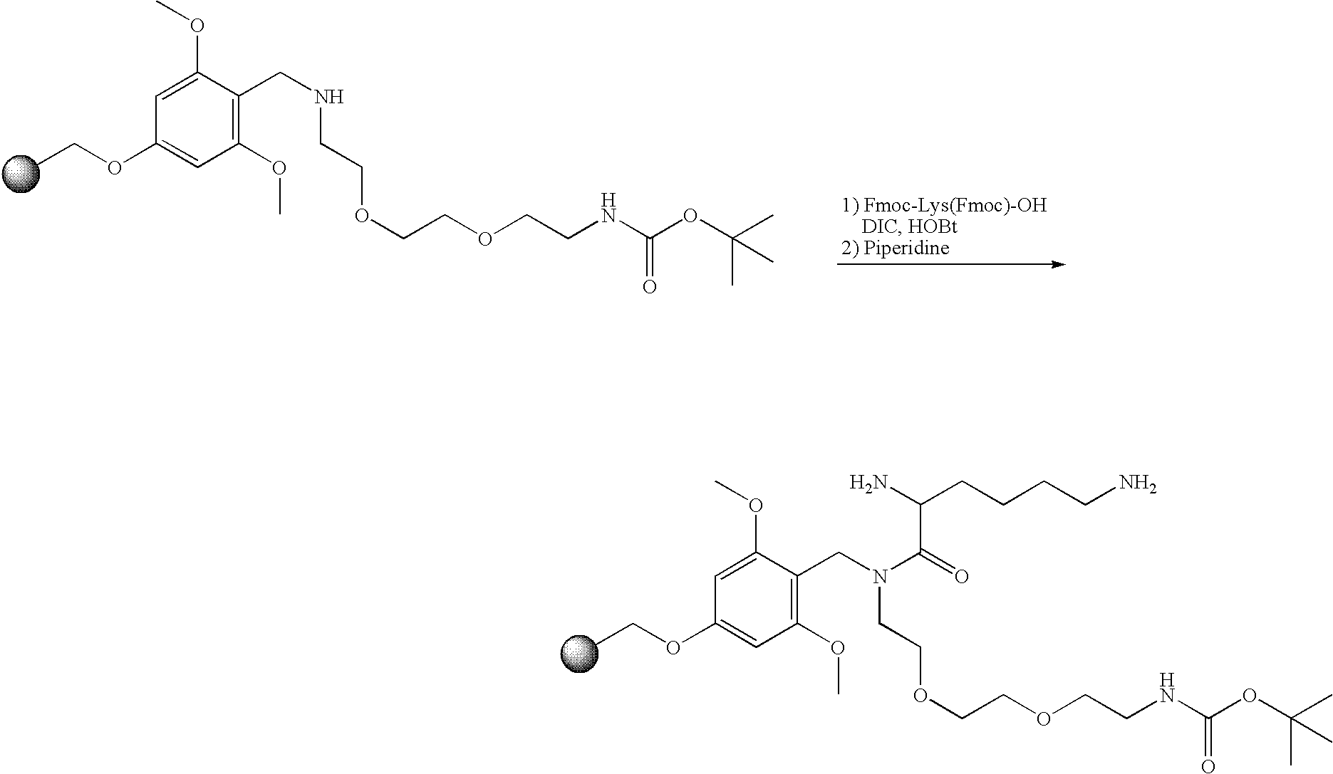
C1(OCC)=CC(OC)=C(CN(CCOCCOCCNC(OC(C)(C)C)=O)C(C(N)CCCCN)=O)C(OC)=C1.C1(OCC)=CC(OC)=C(CNCCOCCOCCNC(OC(C)(C)C)=O)C(OC)=C1
